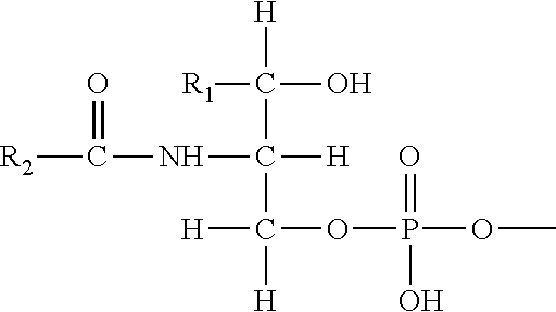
[R1]C([H])(O)C([H])(NC(=O)[R2])C([H])([H])OP(=O)(OC)O
